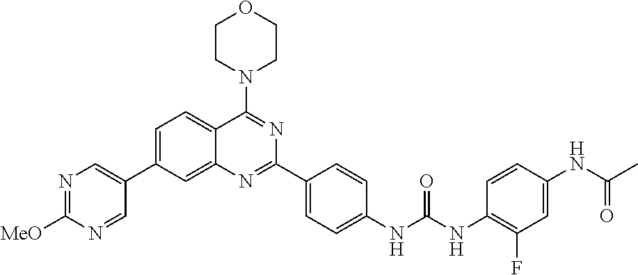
N1=C([MeO])N=CC(C2=CC=C3C(=C2)N=C(C2=CC=C(NC(NC4=C(F)C=C(NC(C)=O)C=C4)=O)C=C2)N=C3N2CCOCC2)=C1
